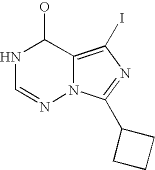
N1C=NN2C(=C(I)N=C2C2CCC2)C1O
